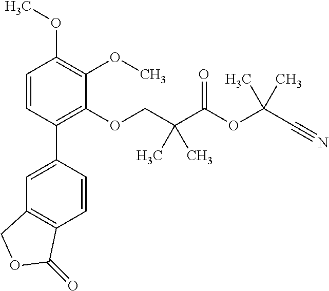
C1=CC(C2=CC3=C(C=C2)C(=O)OC3)=C(OCC(C(=O)OC(C#N)(C)C)(C)C)C(OC)=C1OC
